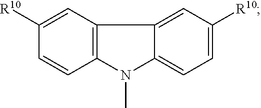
C1=C([R10])C=CC2=C1C1=CC([R10])=CC=C1N2C
